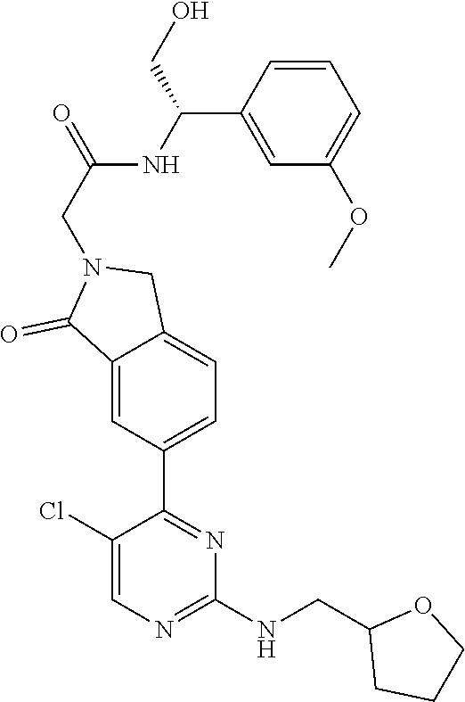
C1(Cl)=CN=C(NCC2CCCO2)N=C1C1=CC=C2C(=C1)C(=O)N(CC(NC(C1=CC(OC)=CC=C1)CO)=O)C2
